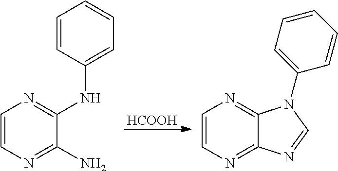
C1=CN=C(N)C(NC2=CC=CC=C2)=N1.C1=CN=C2C(=N1)N(C1=CC=CC=C1)C=N2.[HCOOH]
